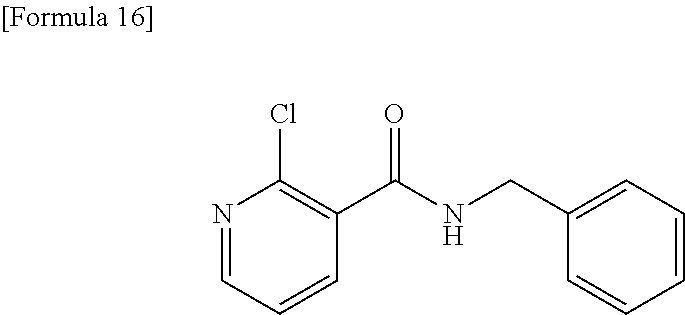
N1=CC=CC(C(NCC2=CC=CC=C2)=O)=C1Cl
